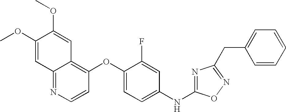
COC1=CC2=NC=CC(OC3=CC=C(NC4=NC(CC5=CC=CC=C5)=NO4)C=C3F)=C2C=C1OC
